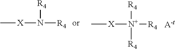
C[X]N([R4])[R4].[R4][N+]([R4])([R4])[X]C
